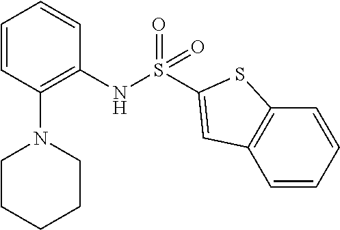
C1=CC(N2CCCCC2)=C(NS(C2=CC3=C(S2)C=CC=C3)(=O)=O)C=C1
